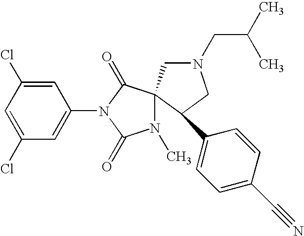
C1(Cl)=CC(Cl)=CC(N2C(=O)N(C)C3(C2=O)CN(CC(C)C)CC3C2=CC=C(C#N)C=C2)=C1
